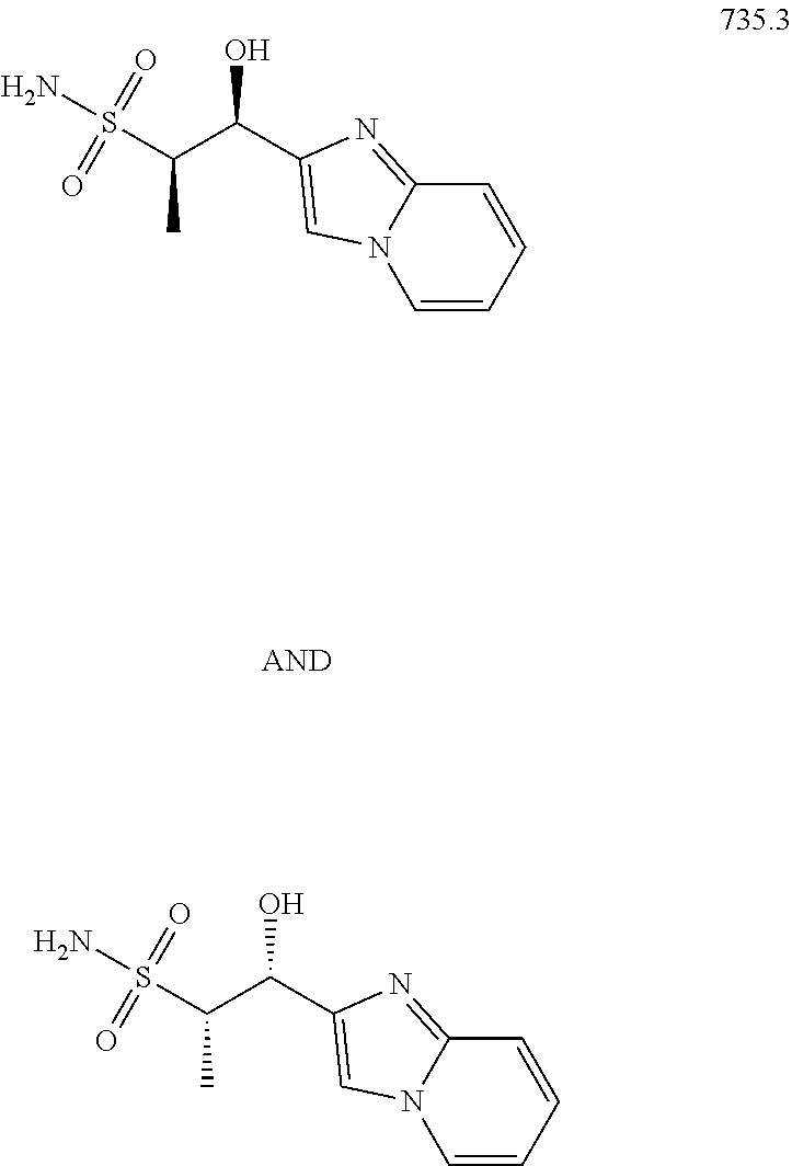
S(C(C(O)C1=CN2C=CC=CC2=N1)C)(N)(=O)=O.S(C(C(O)C1=CN2C=CC=CC2=N1)C)(N)(=O)=O
